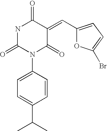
O=C1N(C2=CC=C(C(C)C)C=C2)C(=O)C(=CC2=CC=C(Br)O2)C(=O)N1
